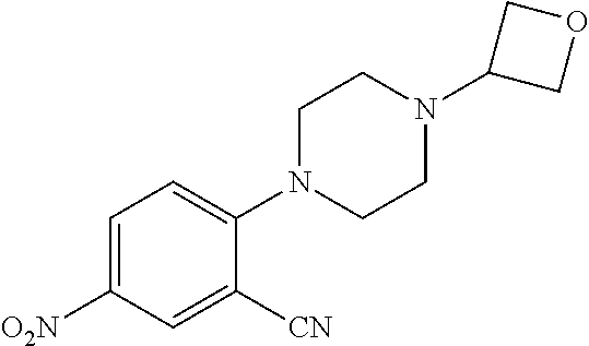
C1=C([O2N])C=C([CN])C(N2CCN(C3COC3)CC2)=C1
